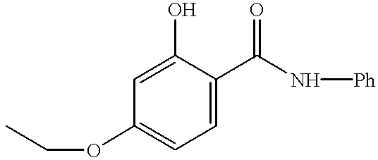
C1(O)=CC(OCC)=CC=C1C(N[Ph])=O
